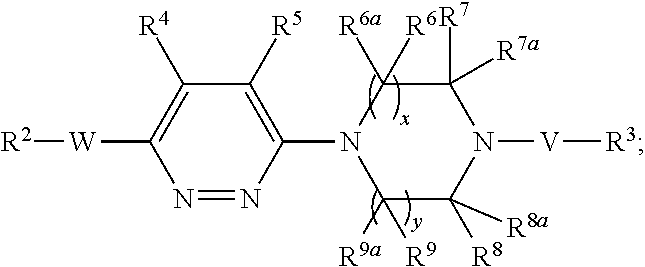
N1=NC(N2C([R9a])([R9])C([R8])([R8a])N([V][R3])C([R7])([R7a])C2([R6a])[R6])=C([R5])C([R4])=C1[W][R2]
